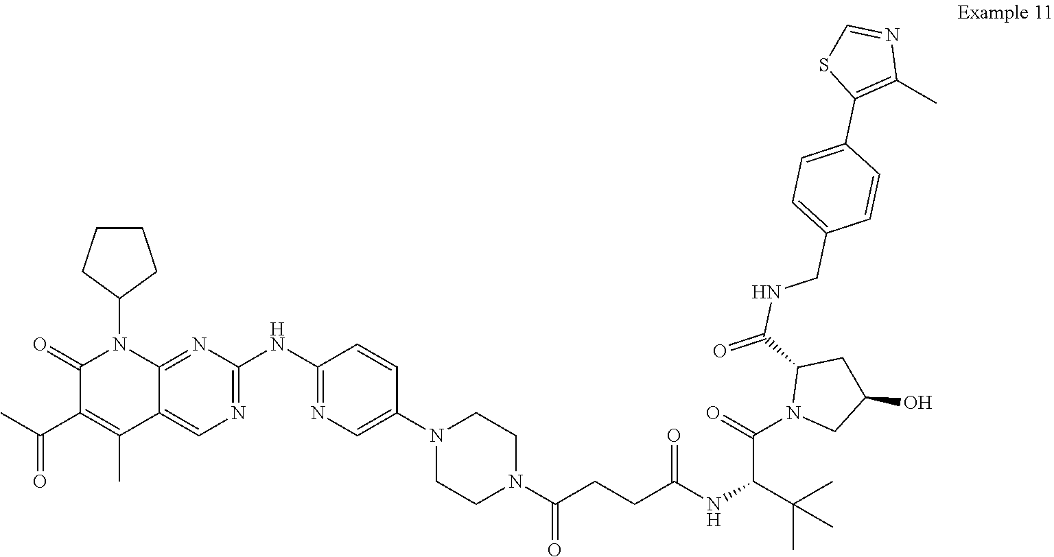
C1CN(C2=CN=C(NC3=NC=C4C(=N3)N(C3CCCC3)C(=O)C(C(=O)C)=C4C)C=C2)CCN1C(=O)CCC(NC(C(N1CC(O)CC1C(=O)NCC1=CC=C(C2=C(C)N=CS2)C=C1)=O)C(C)(C)C)=O
